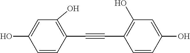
C1=CC(C#CC2=C(O)C=C(O)C=C2)=C(O)C=C1O
